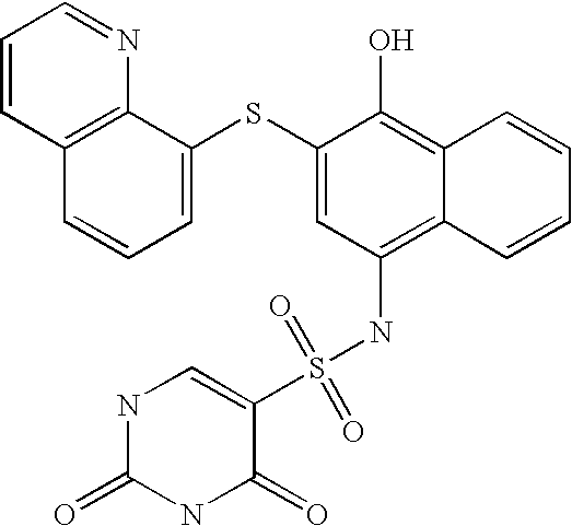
C1=CC2=C(N=C1)C(SC1=CC(NS(C3=CNC(=O)NC3=O)(=O)=O)=C3C(=C1O)C=CC=C3)=CC=C2
